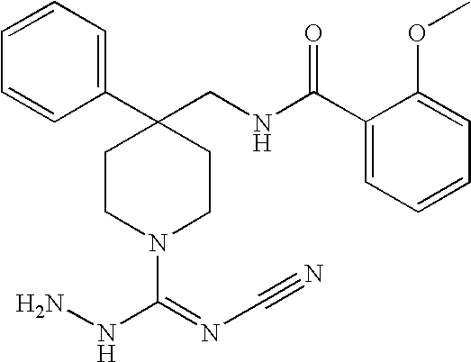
C1(C2(CNC(C3=CC=CC=C3OC)=O)CCN(C(=NC#N)NN)CC2)=CC=CC=C1
